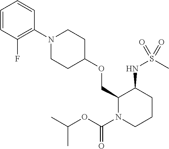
C1=CC(F)=C(N2CCC(OCC3N(C(=O)OC(C)C)CCCC3NS(=O)(C)=O)CC2)C=C1
